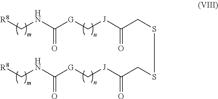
[R8]CNC([G]C[J]C(=O)CSSCC([J]C[G]C(NC[R8])=O)=O)=O
